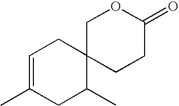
C1C2(CCC(=O)O1)CC=C(C)CC2C
